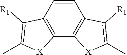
C12=C(C3=C(C=C1)C([R1])=C(C)[X]3)[X]C(C)=C2[R1]
